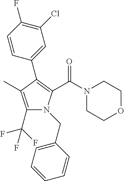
C1(C(F)(F)F)=C(C)C(C2=CC(Cl)=C(F)C=C2)=C(C(=O)N2CCOCC2)N1CC1=CC=CC=C1
